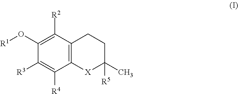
C1([R3])=C([R4])C2=C(C([R2])=C1O[R1])CCC([R5])(C)[X]2
